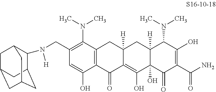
C1(CN(C2C3CC4CC(CC2C4)C3)[H])=C(N(C)C)C2=C(C(O)=C1)C(=O)C1=C(O)C3(O)C([H])(CC1([H])C2)C(N(C)C)C(O)=C(C(N)=O)C3=O
